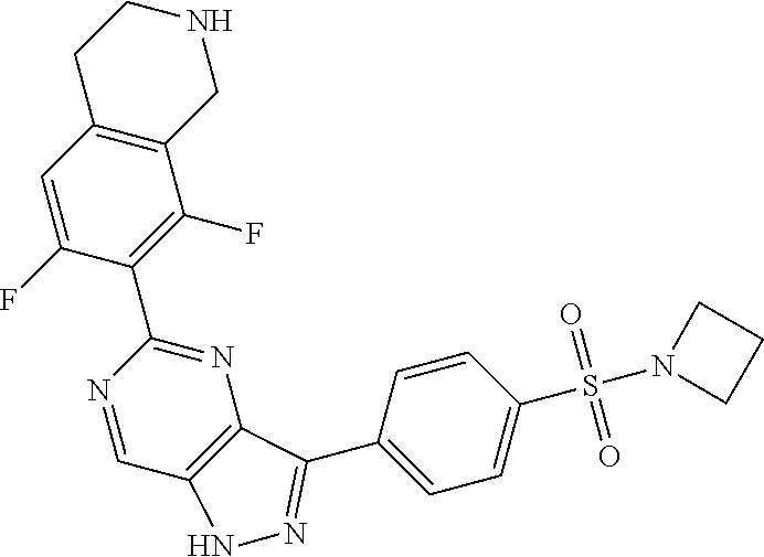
C12=C(C=C(F)C(C3=NC4=C(C=N3)NN=C4C3=CC=C(S(N4CCC4)(=O)=O)C=C3)=C1F)CCNC2
